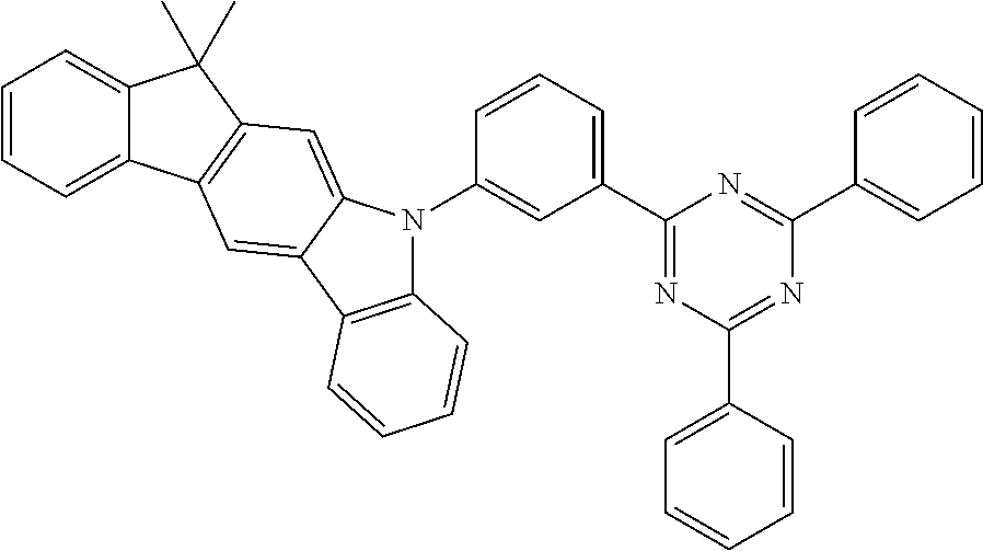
C12=C(C3=CC4=C(C=C3N1C1=CC(C3=NC(C5=CC=CC=C5)=NC(C5=CC=CC=C5)=N3)=CC=C1)C(C)(C)C1=CC=CC=C41)C=CC=C2
